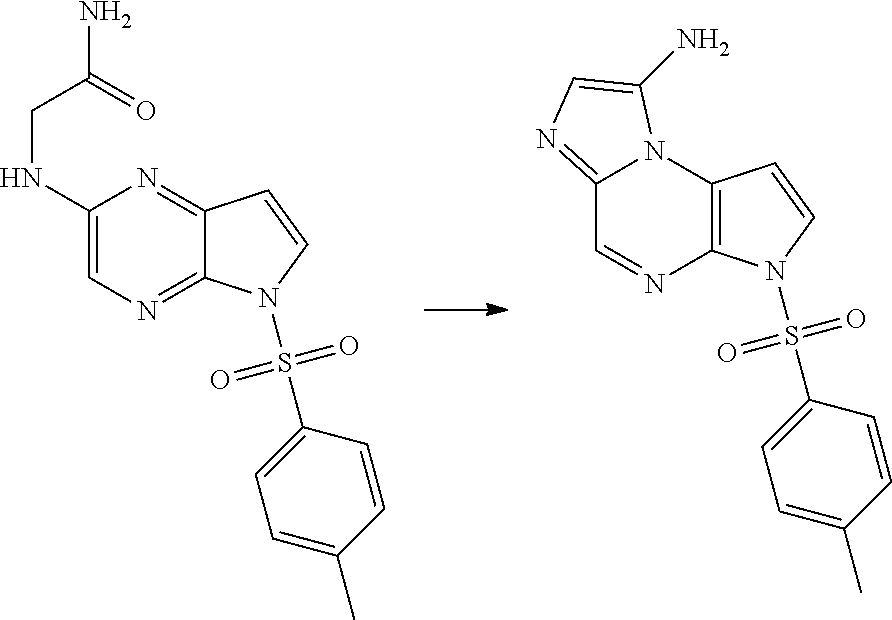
C1(NCC(N)=O)=CN=C2C(=N1)C=CN2S(=O)(=O)C1=CC=C(C)C=C1.C12=NC=C(N)N1C1=C(N=C2)N(S(=O)(=O)C2=CC=C(C)C=C2)C=C1
